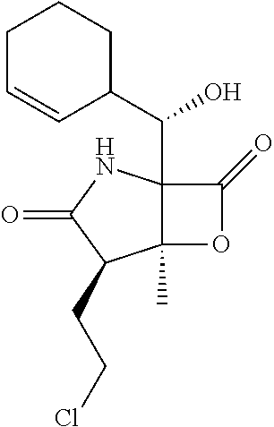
C12(C)C(C(C3CCCC=C3)O)(NC(=O)C1CCCl)C(=O)O2
